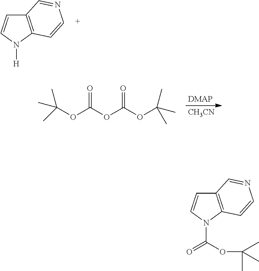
C12=C(N([H])C=C1)C=CN=C2.CC(OC(OC(OC(C)(C)C)=O)=O)(C)C.[CH3CN].C12=C(N(C(OC(C)(C)C)=O)C=C1)C=CN=C2
